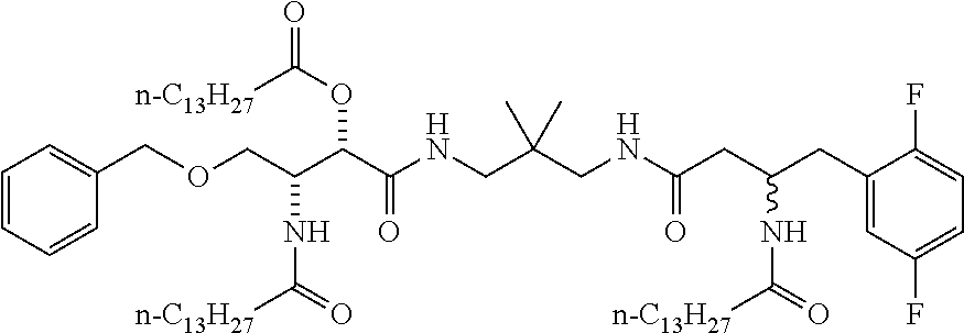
C(C(C(C(NCC(CNC(CC(CC1=CC(F)=CC=C1F)NC([n-C13H27])=O)=O)(C)C)=O)OC(=O)[n-C13H27])NC([n-C13H27])=O)OCC1=CC=CC=C1
